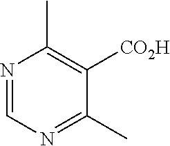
N1=CN=C(C)C([CO2H])=C1C
